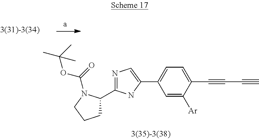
C(#CC#C)C1=CC=C(C2=CN=C(C3CCCN3C(=O)OC(C)(C)C)N2)C=C1[Ar]
